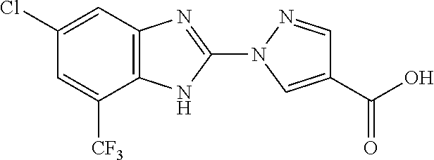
C1(Cl)=CC2=C(C([CF3])=C1)NC(N1C=C(C(O)=O)C=N1)=N2
